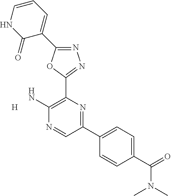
[H].N1=C(C2=CC=CNC2=O)OC(C2=C(N)N=CC(C3=CC=C(C(N(C)C)=O)C=C3)=N2)=N1
